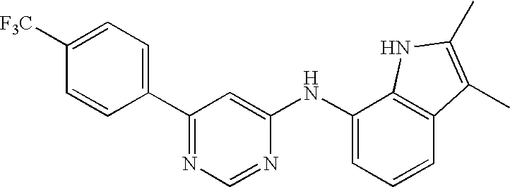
C1(C2=CC=C([F3C])C=C2)=NC=NC(NC2=CC=CC3=C2NC(C)=C3C)=C1
